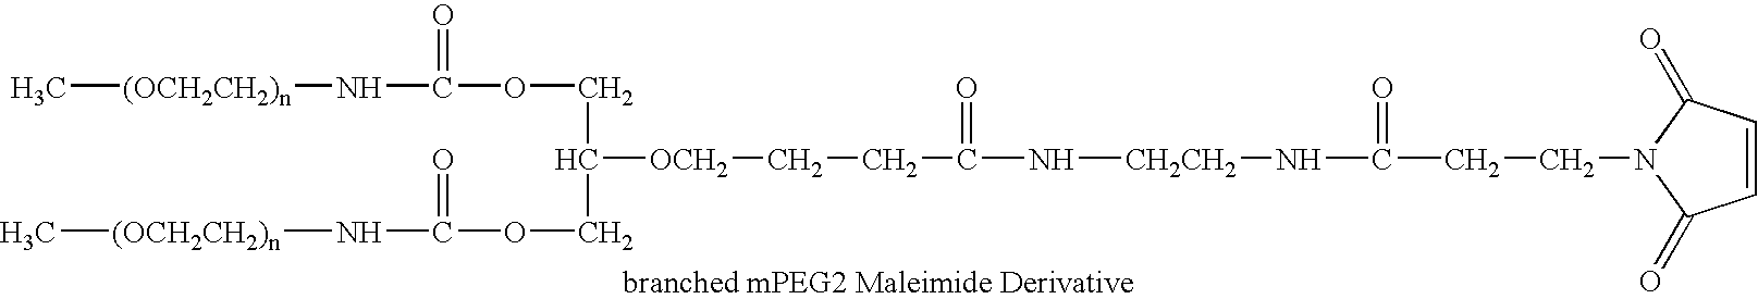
C[(OCH2CH2)n]NC(=O)OCC([OCH2]CCC(=O)N[CH2CH2]NC(=O)CCN1C(=O)C=CC1=O)COC(=O)N[(OCH2CH2)n]C
